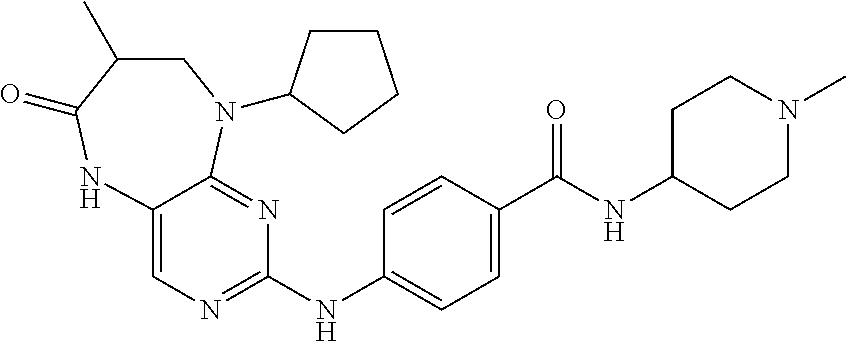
C12=CN=C(NC3=CC=C(C(NC4CCN(C)CC4)=O)C=C3)N=C1N(C1CCCC1)CC(C)C(=O)N2
